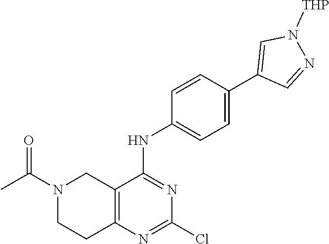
C12=C(N=C(Cl)N=C1NC1=CC=C(C3=CN([THP])N=C3)C=C1)CCN(C(C)=O)C2
